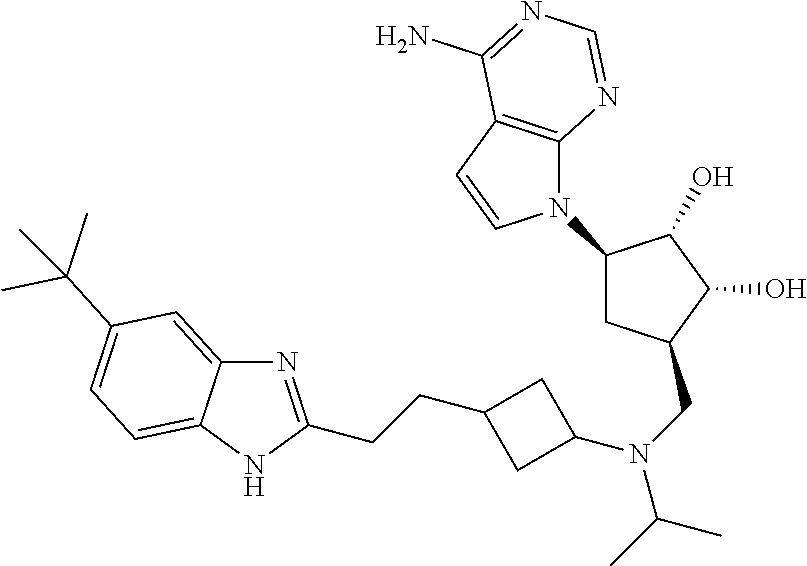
C12=CC(C(C)(C)C)=CC=C1NC(CCC1CC(N(CC3CC(N4C5=C(C=C4)C(N)=NC=N5)C(O)C3O)C(C)C)C1)=N2
